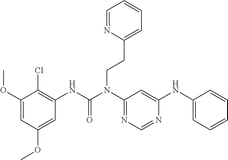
C1(OC)=CC(OC)=CC(NC(N(C2=NC=NC(NC3=CC=CC=C3)=C2)CCC2=CC=CC=N2)=O)=C1Cl
